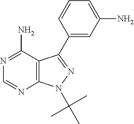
N1=C(N)C2=C(N=C1)N(C(C)(C)C)N=C2C1=CC(N)=CC=C1
